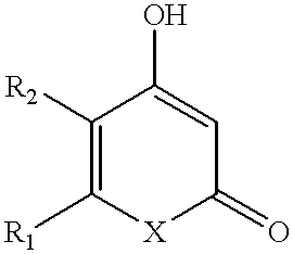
C1([R2])=C([R1])[X]C(=O)C=C1O
